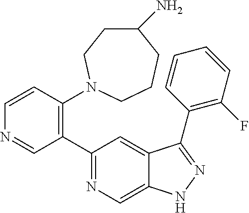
C1(C2=C(N3CCC(N)CCC3)C=CN=C2)=NC=C2C(=C1)C(C1=C(F)C=CC=C1)=NN2
